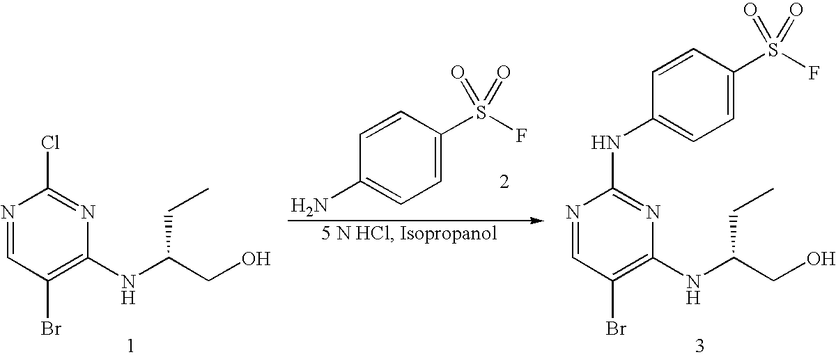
C1=CC(S(F)(=O)=O)=CC=C1N.N1=CC(Br)=C(NC(CO)CC)N=C1Cl.N1=CC(Br)=C(NC(CO)CC)N=C1NC1=CC=C(S(F)(=O)=O)C=C1
